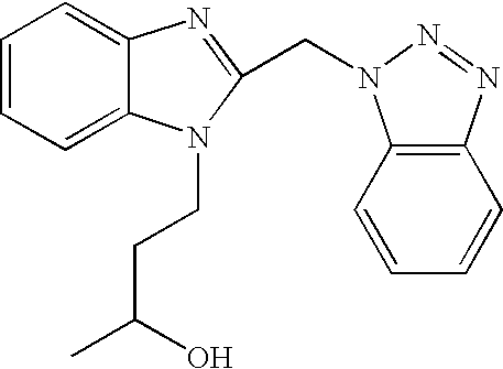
C1=CC=C2C(=C1)N=C(CN1C3=C(C=CC=C3)N=N1)N2CCC(C)O
